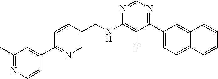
N1=CN=C(C2=CC=C3C(=C2)C=CC=C3)C(F)=C1NCC1=CN=C(C2=CC(C)=NC=C2)C=C1
